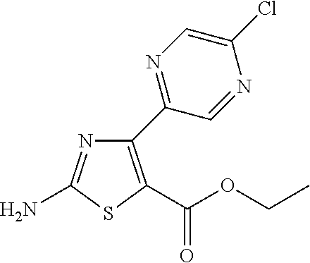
C1(C2=NC=C(Cl)N=C2)=C(C(OCC)=O)SC(N)=N1
